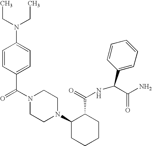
C(N1CCN(C2CCCCC2C(=O)NC(C2=CC=CC=C2)C(N)=O)CC1)(=O)C1=CC=C(N(CC)CC)C=C1
